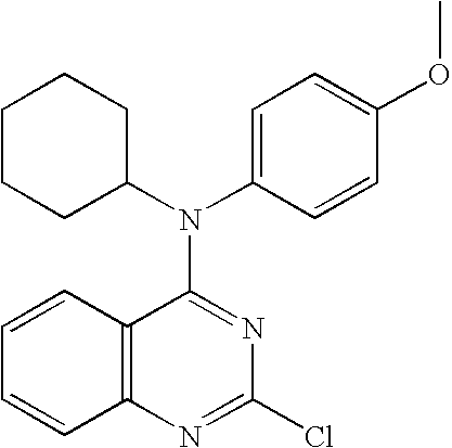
N(C1=NC(Cl)=NC2=C1C=CC=C2)(C1=CC=C(OC)C=C1)C1CCCCC1
